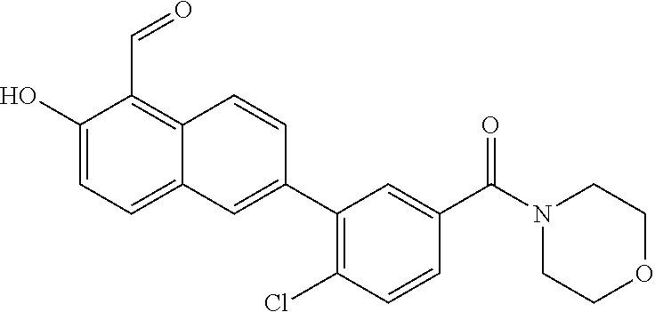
C1(O)=CC=C2C(=C1C=O)C=CC(C1=C(Cl)C=CC(C(N3CCOCC3)=O)=C1)=C2
